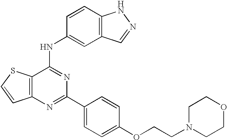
C12=C(C=CC(NC3=NC(C4=CC=C(OCCN5CCOCC5)C=C4)=NC4=C3SC=C4)=C1)NN=C2
